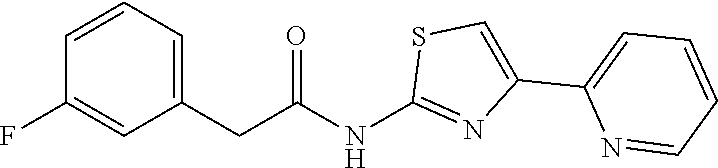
C(C(NC1=NC(C2=CC=CC=N2)=CS1)=O)C1=CC=CC(F)=C1
